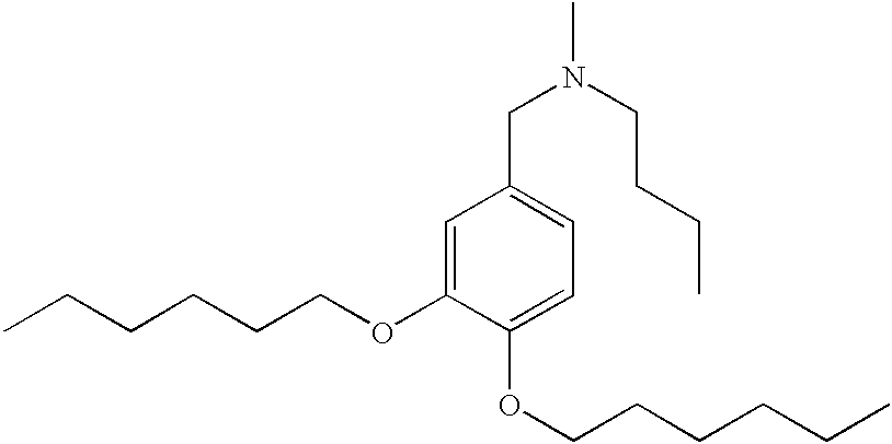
N(CC1=CC=C(OCCCCCC)C(OCCCCCC)=C1)(C)CCCC
